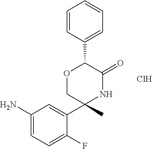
C1(N)=CC=C(F)C(C2(C)COC(C3=CC=CC=C3)C(=O)N2)=C1.Cl
